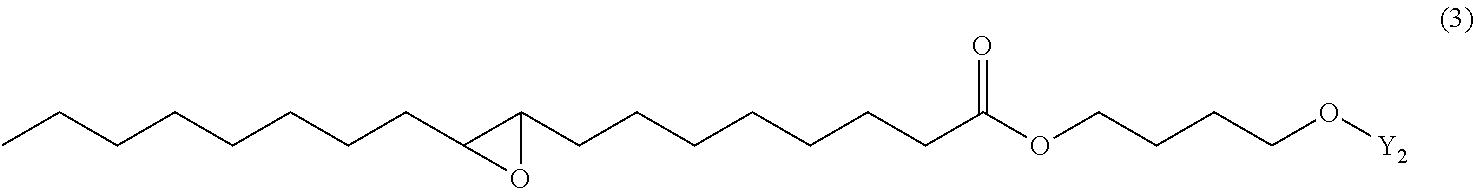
CCCCCCCCC1C(CCCCCCCC(OCCCCO[Y2])=O)O1
